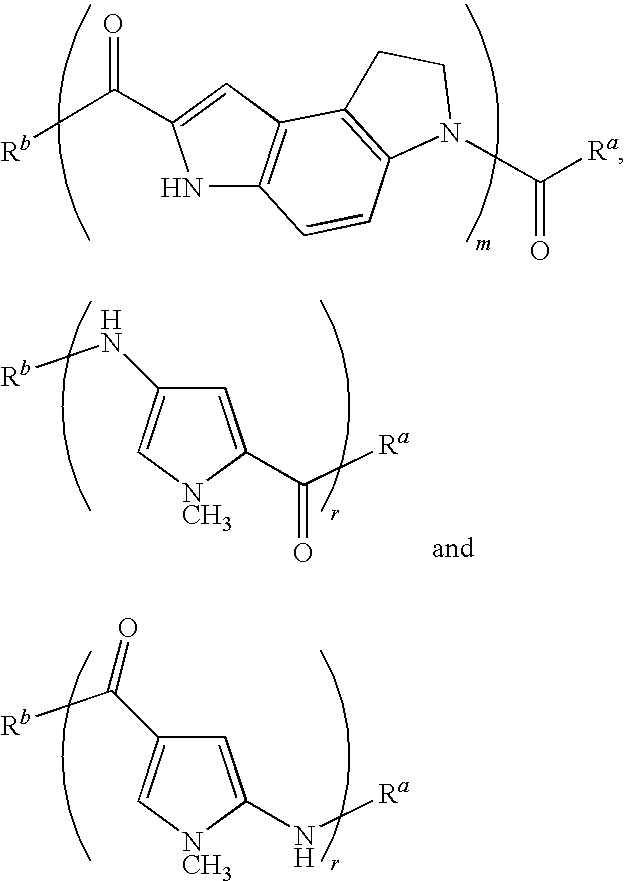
C1=C(N[Ra])[NCH3]C=C1C([Rb])=O.[Rb]C(=O)C1=CC2=C(N1)C=CC1=C2CCN1C([Ra])=O.C1=C(C([Ra])=O)[NCH3]C=C1N[Rb]
